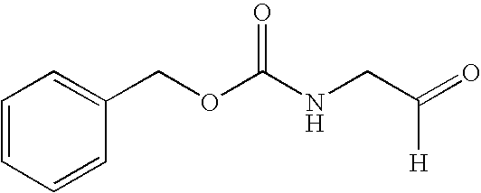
C1=CC=CC(COC(NCC(=O)[H])=O)=C1
